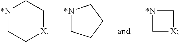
[*N]1CC[X]CC1.[*N]1CCCC1.[*N]1C[X]C1
